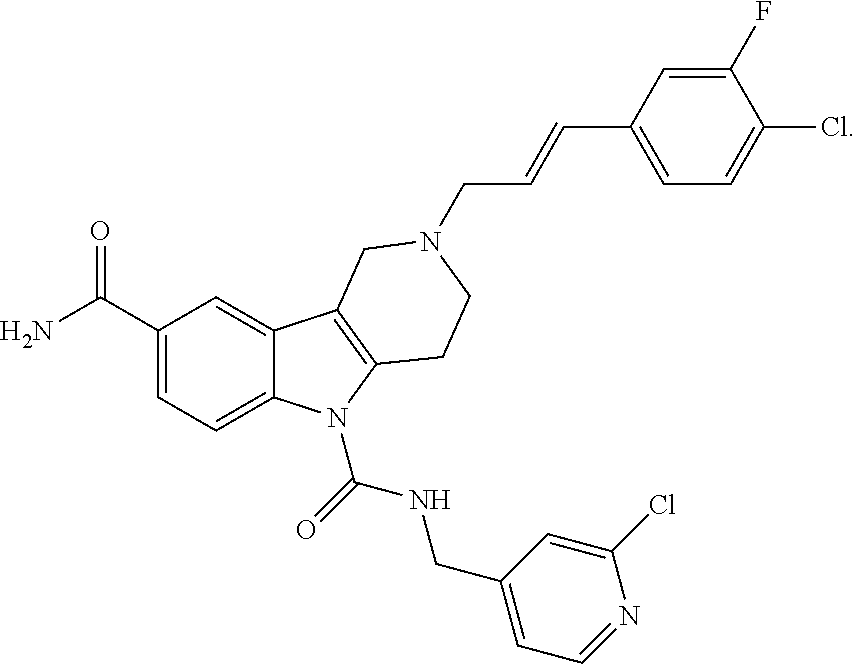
C1(C(N)=O)=CC=C2C(=C1)C1=C(N2C(=O)NCC2=CC=NC(Cl)=C2)CCN(CC=CC2=CC=C(Cl)C(F)=C2)C1
